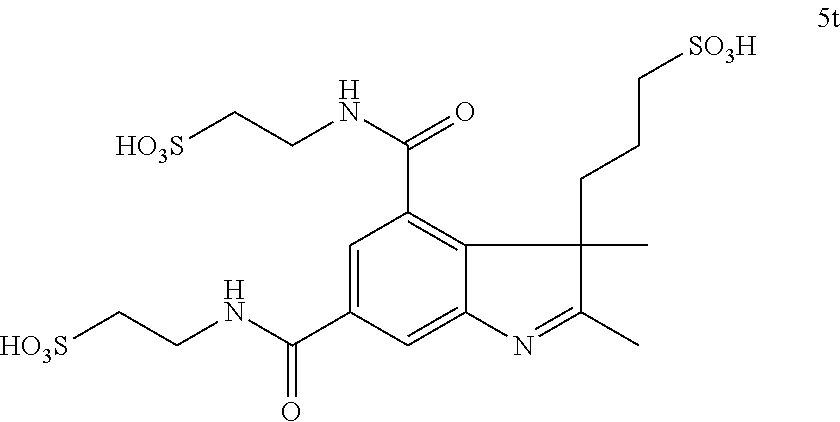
C1=C(C(NCC[HO3S])=O)C=C2C(=C1C(=O)NCC[HO3S])C(CCC[SO3H])(C)C(C)=N2
